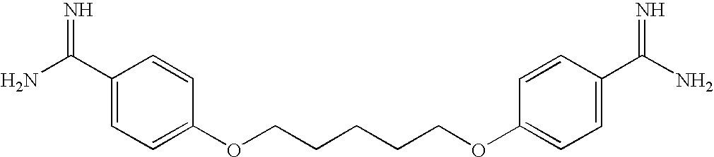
C1(C(N)=N)=CC=C(OCCCCCOC2=CC=C(C(N)=N)C=C2)C=C1
